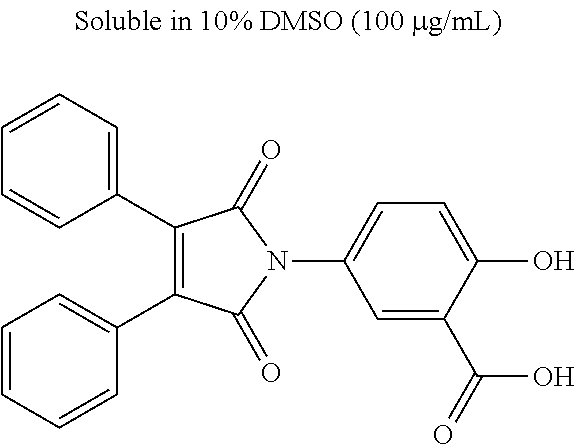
C1(C2=CC=CC=C2)=C(C2=CC=CC=C2)C(=O)N(C2=CC=C(O)C(C(=O)O)=C2)C1=O
